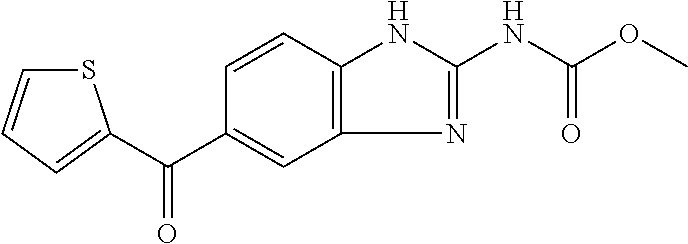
C12=C(N=C(NC(OC)=O)N1)C=C(C(=O)C1=CC=CS1)C=C2
